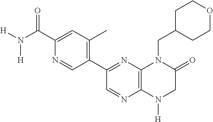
C1COCCC1CN1C2=C(N([H])CC1=O)N=CC(C1=C(C)C=C(C(N([H])[H])=O)N=C1)=N2
